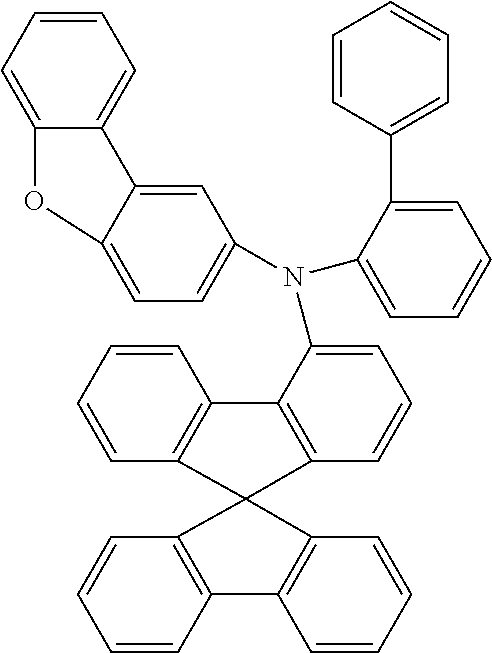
C1=CC2=C(C=C1)C1(C3=C2C=CC=C3)C2=C(C=CC=C2)C2=C1C=CC=C2N(C1=CC=CC=C1C1=CC=CC=C1)C1=CC=C2C(=C1)C1=CC=CC=C1O2
